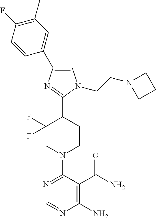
C1(F)=C(C)C=C(C2=CN(CCN3CCC3)C(C3C(F)(F)CN(C4=NC=NC(N)=C4C(N)=O)CC3)=N2)C=C1
